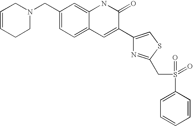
C1=CCCN(CC2=CC=C3C(=C2)NC(=O)C(C2=CSC(CS(=O)(=O)C4=CC=CC=C4)=N2)=C3)C1
